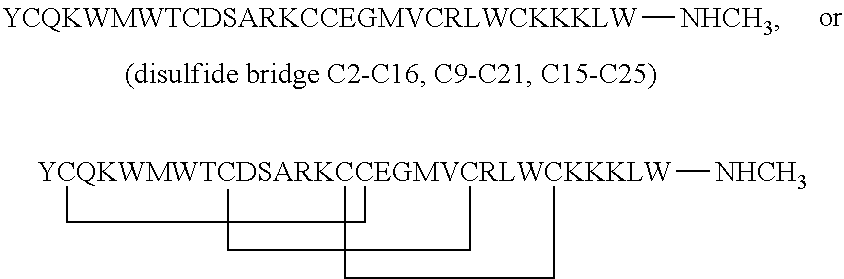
C1[YCQKWMWTCDSARKCCEGMVCRLWCKKKLW]([NHCH3])(CC)(CC)C1.[YCQKWMWTCDSARKCCEGMVCRLWCKKKLW][NHCH3]
